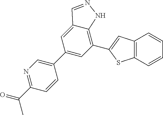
C1(C(=O)C)=NC=C(C2=CC(C3=CC4=C(S3)C=CC=C4)=C3C(=C2)C=NN3)C=C1
